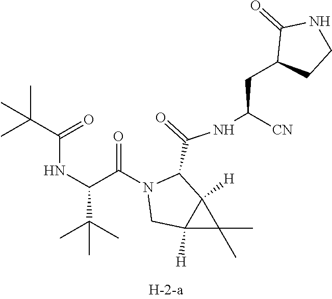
N(C(C(N1CC2([H])C([H])(C1C(NC(CC1CCNC1=O)[CN])=O)C2(C)C)=O)C(C)(C)C)C(=O)C(C)(C)C
